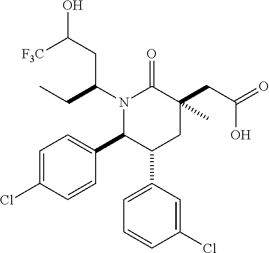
C1=C(Cl)C=CC(C2C(C3=CC=CC(Cl)=C3)CC(CC(=O)O)(C)C(=O)N2C(CC)CC(O)[F3C])=C1
